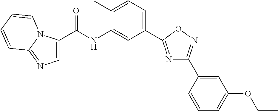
C1(C(NC2=CC(C3=NC(C4=CC(OCC)=CC=C4)=NO3)=CC=C2C)=O)=CN=C2N1C=CC=C2
